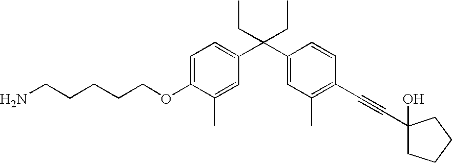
C1=C(OCCCCCN)C(C)=CC(C(C2=CC(C)=C(C#CC3(O)CCCC3)C=C2)(CC)CC)=C1
